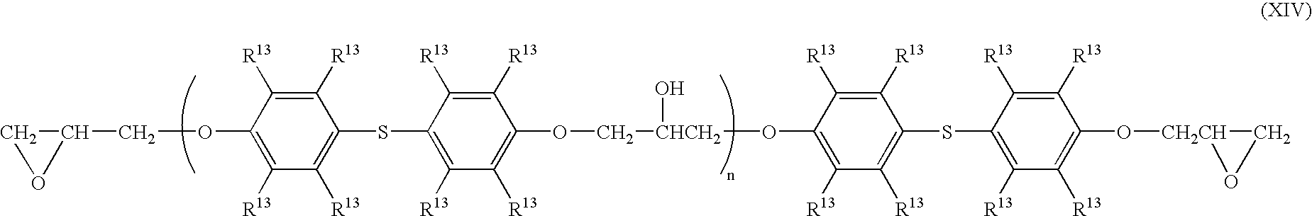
C1C(COC2=C([R13])C([R13])=C(SC3=C([R13])C([R13])=C(OC[CHCH2](O)OC4=C([R13])C([R13])=C(SC5=C([R13])C([R13])=C(O[CH2CH]6CO6)C([R13])=C5[R13])C([R13])=C4[R13])C([R13])=C3[R13])C([R13])=C2[R13])O1
